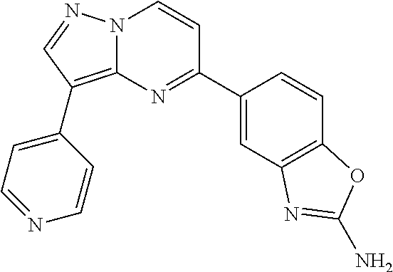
C12=C(C3=CC=NC=C3)C=NN1C=CC(C1=CC3=C(C=C1)OC(N)=N3)=N2
